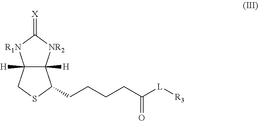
C12([H])C([H])([NR2]C(=[X])[R1N]1)C(CCCCC([L][R3])=O)SC2
